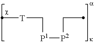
[T](C[P1][P2]CC)C
